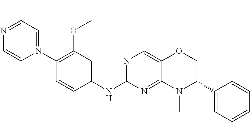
C1(N2=CC(C)=NC=C2)=C(OC)C=C(NC2=NC=C3C(=N2)N(C)C(C2=CC=CC=C2)CO3)C=C1
